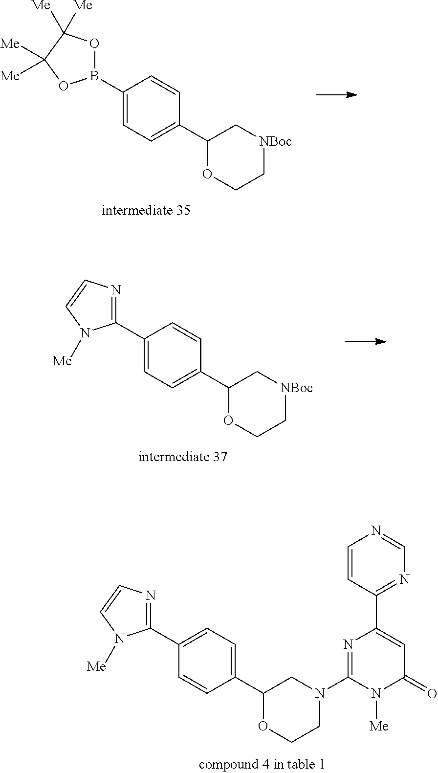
C1(B2OC([Me])([Me])C([Me])([Me])O2)=CC=C(C2C[NBoc]CCO2)C=C1.C1(C2=NC=CN2[Me])=CC=C(C2C[NBoc]CCO2)C=C1.C1(C2=CC=C(C3OCCN(C4=NC(C5=NC=NC=C5)=CC(=O)N4[Me])C3)C=C2)=NC=CN1[Me]
